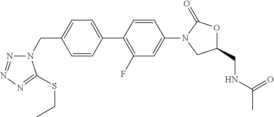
C1(CN2N=NN=C2SCC)=CC=C(C2=C(F)C=C(N3CC(CNC(C)=O)OC3=O)C=C2)C=C1
